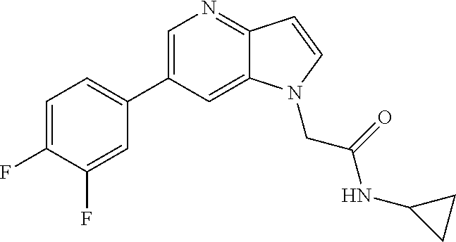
C1=C(C2=CC=C(F)C(F)=C2)C=C2C(=N1)C=CN2CC(NC1CC1)=O
